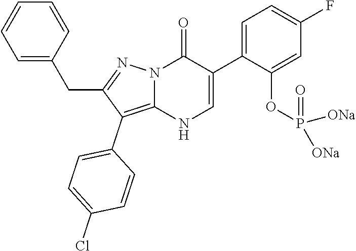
O=C1N2C(=C(C3=CC=C(Cl)C=C3)C(CC3=CC=CC=C3)=N2)NC=C1C1=CC=C(F)C=C1OP(=O)([ONa])[ONa]
